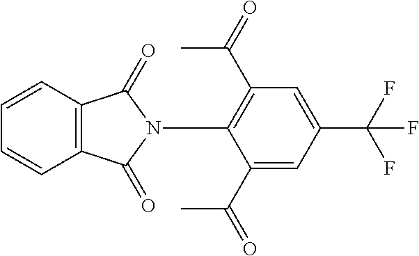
C1=C(C(=O)C)C(N2C(=O)C3=C(C2=O)C=CC=C3)=C(C(=O)C)C=C1C(F)(F)F
